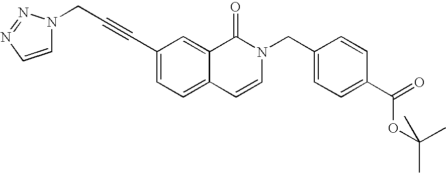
C(#CC1=CC=C2C(=C1)C(=O)N(CC1=CC=C(C(=O)OC(C)(C)C)C=C1)C=C2)CN1C=CN=N1
